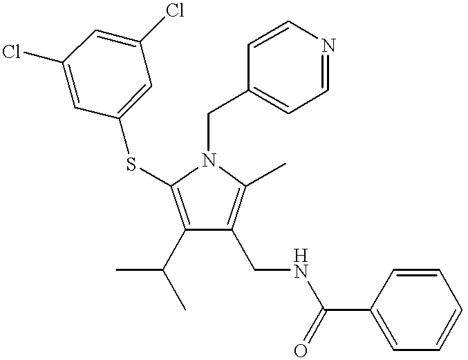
C1(C(C)C)=C(SC2=CC(Cl)=CC(Cl)=C2)N(CC2=CC=NC=C2)C(C)=C1CNC(=O)C1=CC=CC=C1
